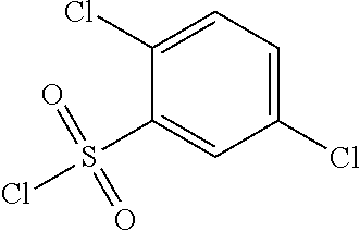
C1=C(S(Cl)(=O)=O)C(Cl)=CC=C1Cl
